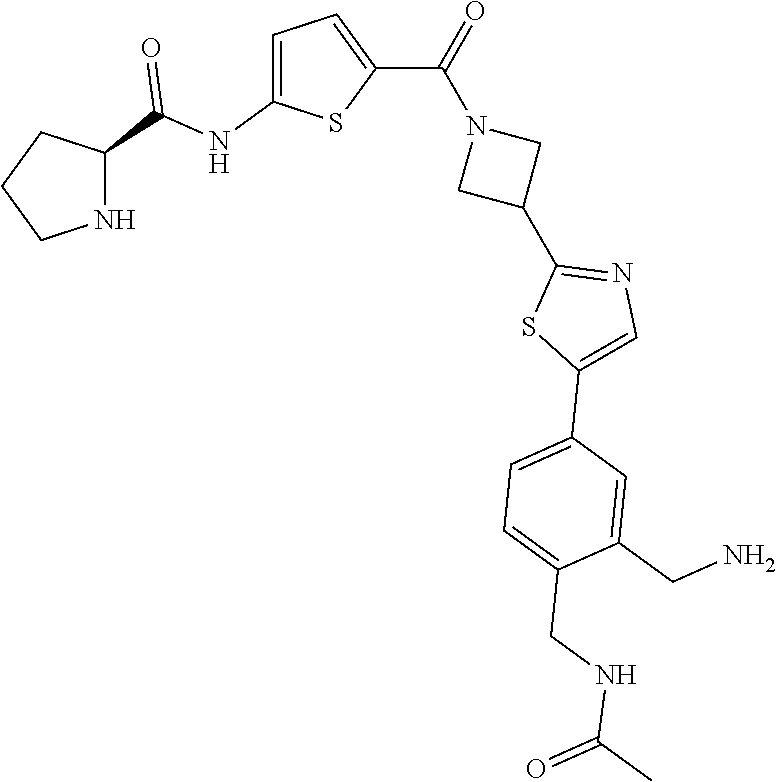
C1CNC(C(NC2=CC=C(C(=O)N3CC(C4=NC=C(C5=CC=C(CNC(=O)C)C(CN)=C5)S4)C3)S2)=O)C1
